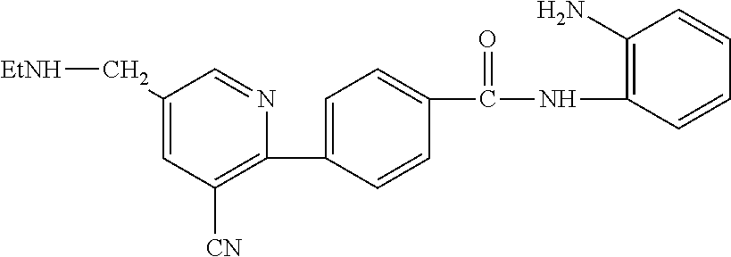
C1(C2=CC=C(C(NC3=C(N)C=CC=C3)=O)C=C2)=C([CN])C=C(C[EtNH])C=N1
